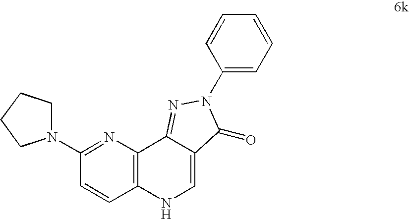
N1=C(N2CCCC2)C=CC2=C1C1=NN(C3=CC=CC=C3)C(=O)C1=CN2
